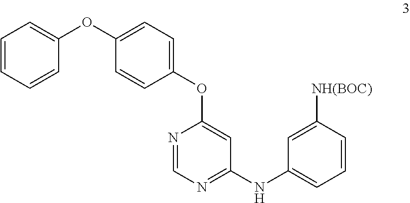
C1=CC=CC(OC2=CC=C(OC3=CC(NC4=CC=CC([NH(BOC)])=C4)=NC=N3)C=C2)=C1
